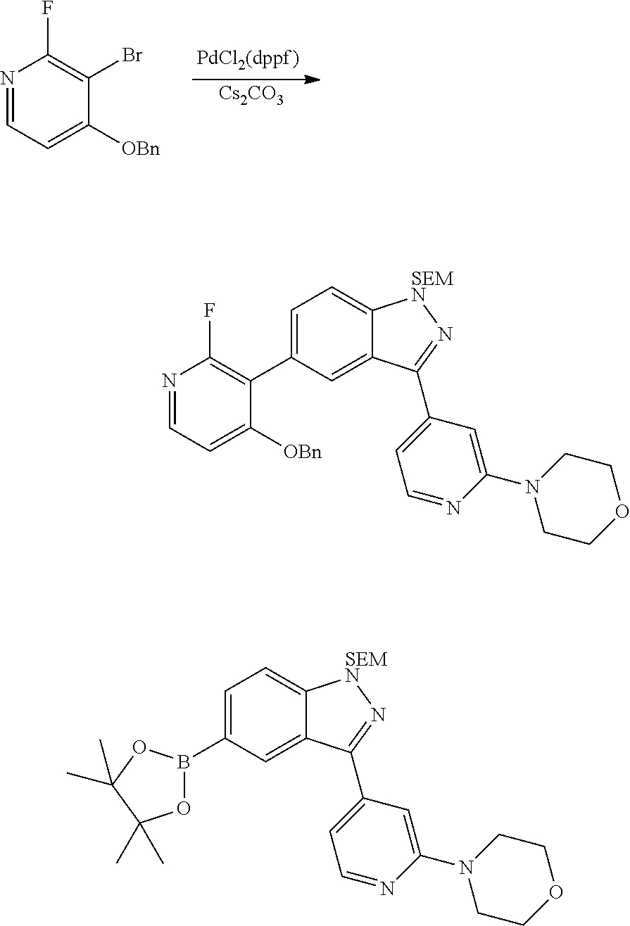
C1=C(C2=C(F)N=CC=C2[OBn])C=C2C(=C1)[SEMN]N=C2C1=CC=NC(N2CCOCC2)=C1.N1=CC=C([OBn])C(Br)=C1F.[Cs2CO3].C1=C(B2OC(C)(C)C(C)(C)O2)C=C2C(=C1)[SEMN]N=C2C1=CC=NC(N2CCOCC2)=C1
